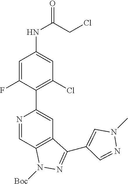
N1=CC2=C(C=C1C1=C(Cl)C=C(NC(=O)CCl)C=C1F)C(C1=CN(C)N=C1)=NN2[Boc]
